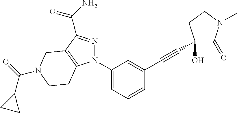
N1(C2=CC=CC(C#CC3(O)C(=O)N(C)CC3)=C2)N=C(C(=O)N)C2=C1CCN(C(=O)C1CC1)C2
